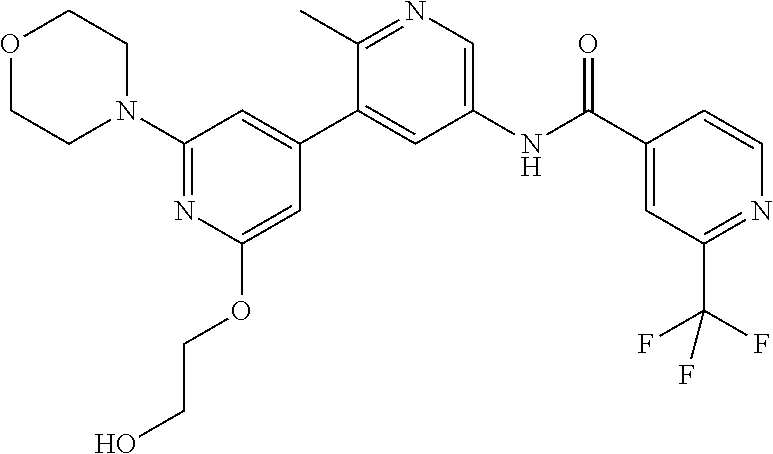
O1CCN(C2=NC(OCCO)=CC(C3=CC(NC(C4=CC(C(F)(F)F)=NC=C4)=O)=CN=C3C)=C2)CC1
